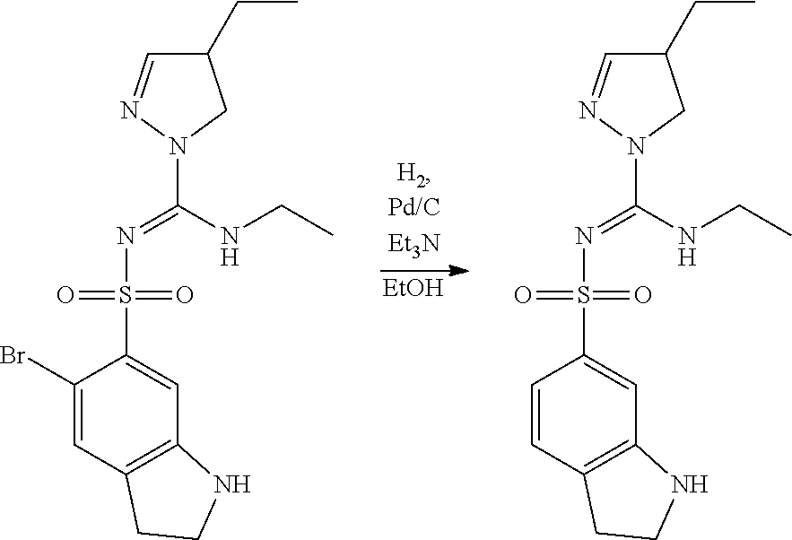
[EtOH].N1(C(NCC)=NS(C2=CC3=C(C=C2Br)CCN3)(=O)=O)CC(CC)C=N1.N1(C(NCC)=NS(C2=CC3=C(C=C2)CCN3)(=O)=O)CC(CC)C=N1
